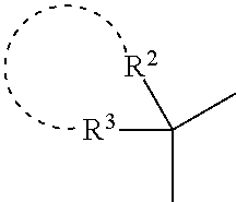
C(C)(C)([R3])[R2]
